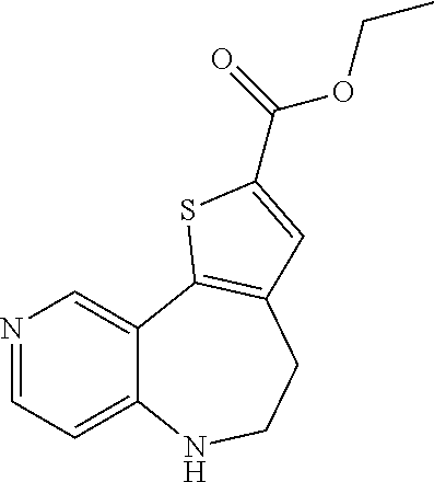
N1=CC=C2C(=C1)C1=C(CCN2)C=C(C(OCC)=O)S1
